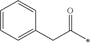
C1=CC=C(CC(=O)C)C=C1
